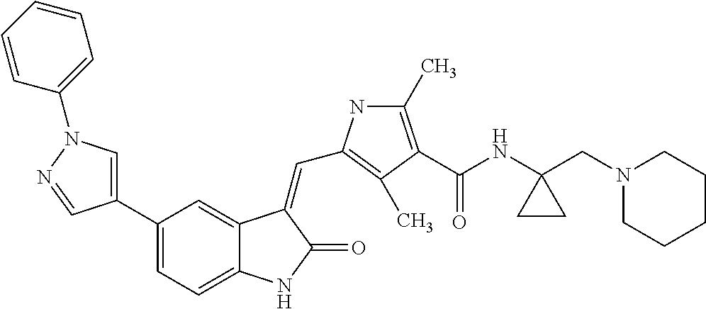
C1=C(C2=CC=C3C(=C2)C(=CC2=C(C)C(C(NC4(CN5CCCCC5)CC4)=O)=C(C)N2)C(=O)N3)C=NN1C1=CC=CC=C1
